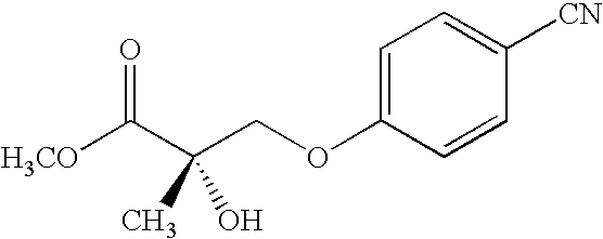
C(COC1=CC=C([CN])C=C1)(C)(O)C(=O)[H3CO]
